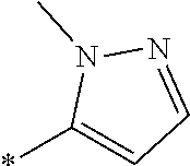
*C1=CC=NN1C
